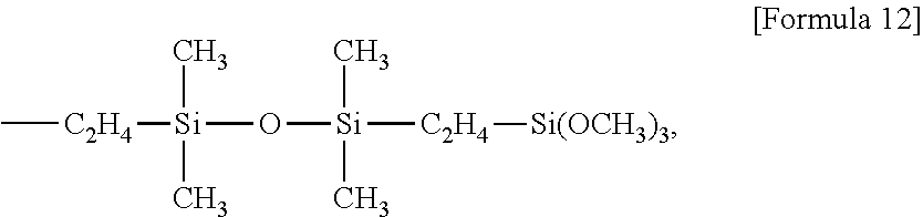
C[C2H4][Si](O[Si]([C2H4][Si(OCH3)3])(C)C)(C)C
